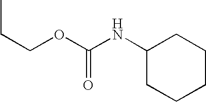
O(C(NC1CCCCC1)=O)CCC
